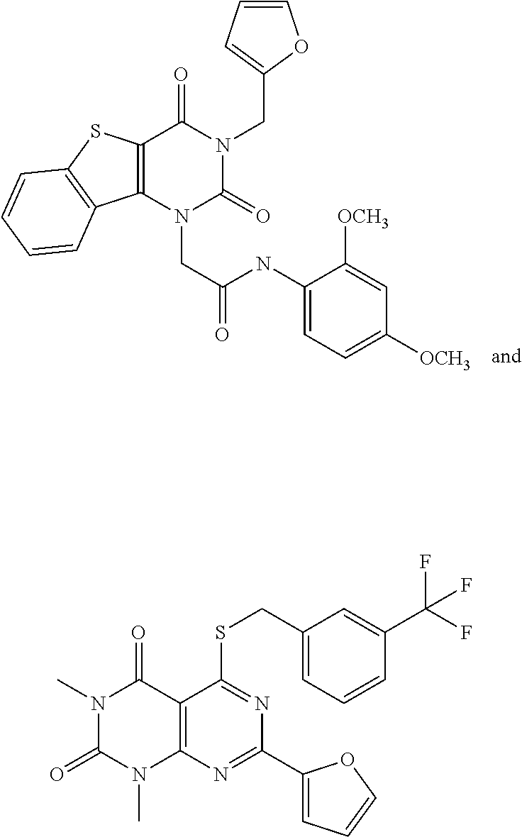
C1=CC=C(CN2C(=O)C3=C(N(CC(=O)NC4=CC=C([OCH3])C=C4[OCH3])C2=O)C2=C(S3)C=CC=C2)O1.C12=C(N=C(C3=CC=CO3)N=C1SCC1=CC=CC(C(F)(F)F)=C1)N(C)C(=O)N(C)C2=O
